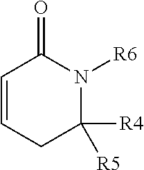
C1([R4])([R5])N([R6])C(=O)C=CC1
